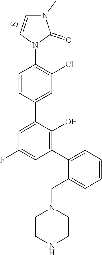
C1(F)=CC(C2=CC=CC=C2CN2CCNCC2)=C(O)C(C2=CC(Cl)=C(N3C(=O)N(C)C=C3)C=C2)=C1
